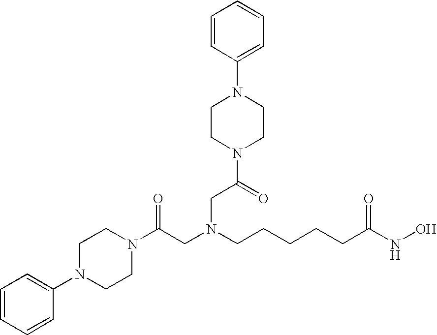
N1(C(CN(CCCCCC(NO)=O)CC(=O)N2CCN(C3=CC=CC=C3)CC2)=O)CCN(C2=CC=CC=C2)CC1
